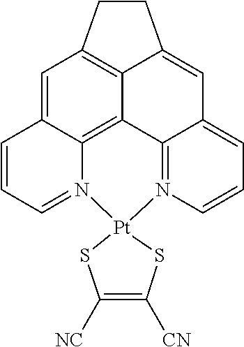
C1=C2C3=C4C5=N(C=CC=C5C=C5CCC1=C45)[Pt]1(N3=CC=C2)SC([NC])=C([CN])S1
